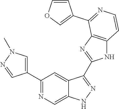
C1(C2=NC=C3C(=C2)C(C2=NC4=C(N2)C=CN=C4C2=COC=C2)=NN3)=CN(C)N=C1
